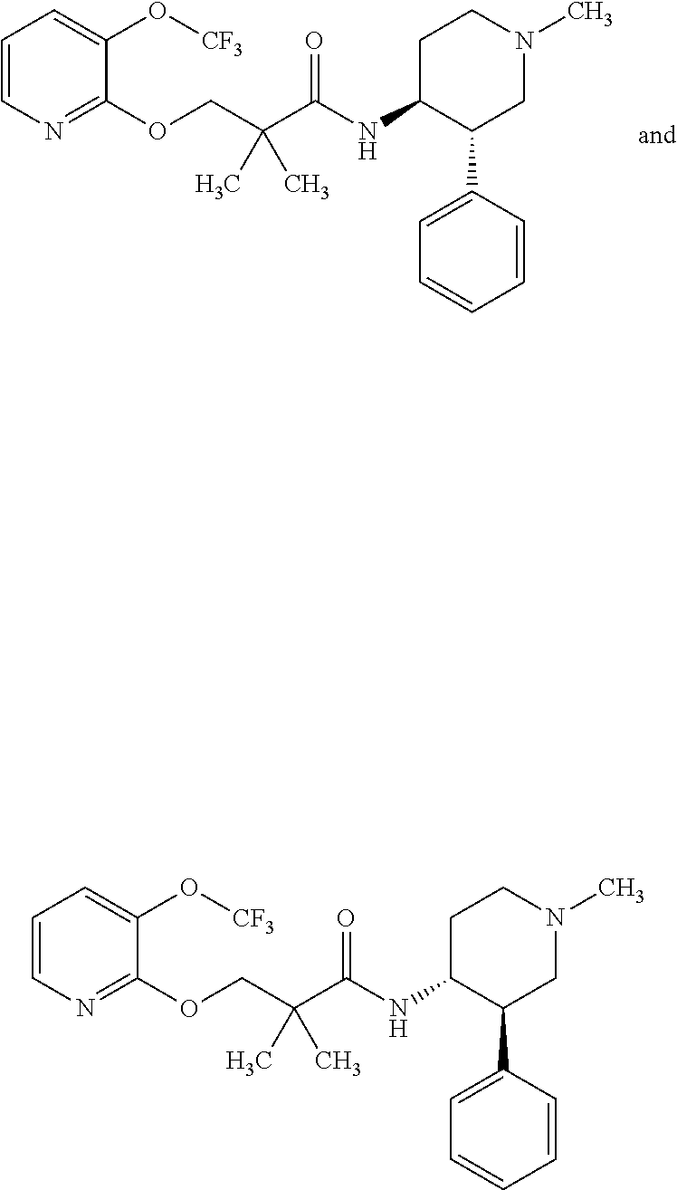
C1(O[CF3])=CC=CN=C1OCC(C(NC1C(C2=CC=CC=C2)CN(C)CC1)=O)(C)C.C1(O[CF3])=CC=CN=C1OCC(C(NC1C(C2=CC=CC=C2)CN(C)CC1)=O)(C)C
